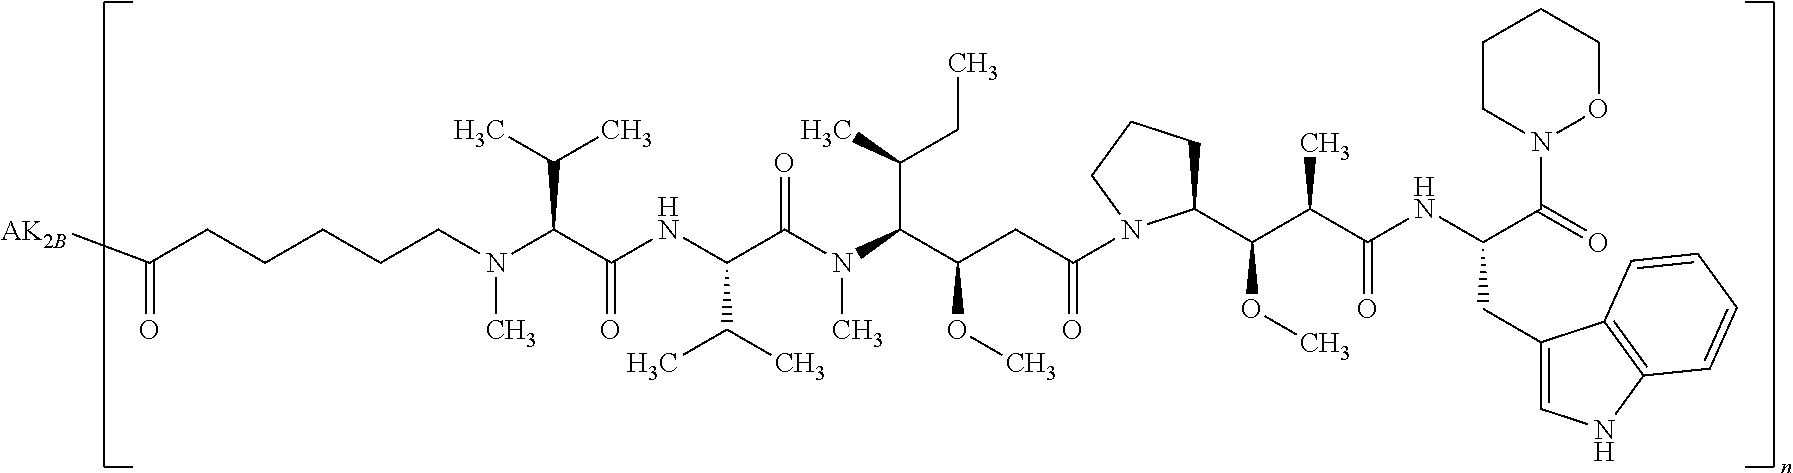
N(C)(C(C(NC(C(N(C(C(CC(=O)N1C(C(C(C(NC(CC2=CNC3=C2C=CC=C3)C(=O)N2OCCCC2)=O)C)OC)CCC1)OC)C(C)CC)C)=O)C(C)C)=O)C(C)C)CCCCCC([AK2B])=O
